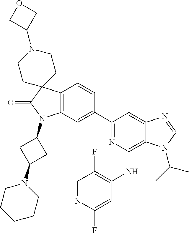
C12=C(C=C(C3=NC(NC4=C(F)C=NC(F)=C4)=C4C(=C3)N=CN4C(C)C)C=C1)N(C1CC(N3CCCCC3)C1)C(=O)C21CCN(C2COC2)CC1
